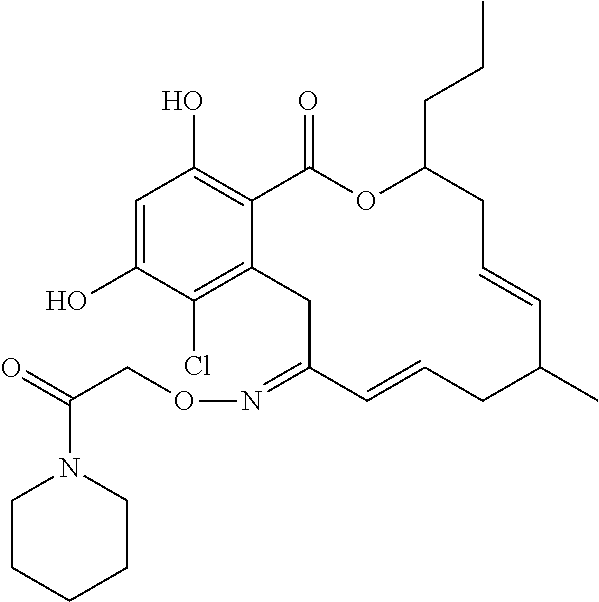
C1=C(O)C(Cl)=C2C(=C1O)C(=O)OC(CCC)CC=CC(C)CC=CC(=NOCC(=O)N1CCCCC1)C2
